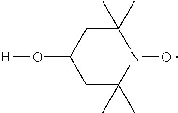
C1C(C)(C)N(O)C(C)(C)CC1O[H]
